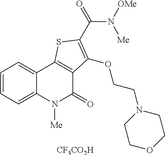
C1=CC=C2C(=C1)C1=C(C(=O)N2[Me])C(OCCN2CCOCC2)=C(C(N([Me])[OMe])=O)S1.[CF3CO2H]
